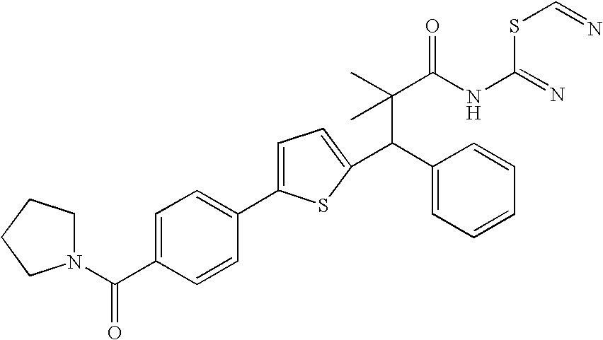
C(C(C)(C(NC(SC=N)=N)=O)C)(C1=CC=CC=C1)C1=CC=C(C2=CC=C(C(=O)N3CCCC3)C=C2)S1
